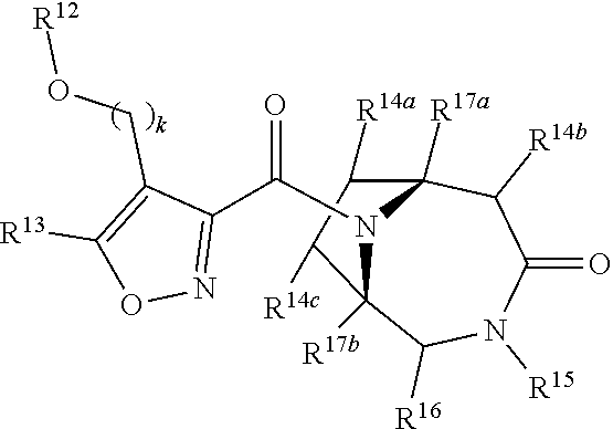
C1([R14a])C([R14c])C2([R17b])N(C(=O)C3=NOC([R13])=C3CO[R12])C1([R17a])C([R14b])C(=O)N([R15])C2[R16]
